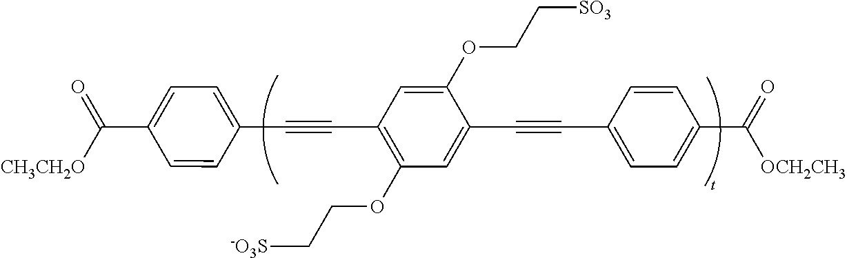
C1=CC(C([CH3CH2O])=O)=CC=C1C#CC1=C(OCC[-O3S])C=C(C#CC2=CC=C(C(=O)[OCH2CH3])C=C2)C(OCC[SO3])=C1
